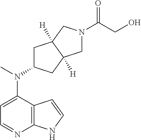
C1=C(N(C2CC3([H])C([H])(C2)CN(C(CO)=O)C3)C)C2=C(N=C1)NC=C2
